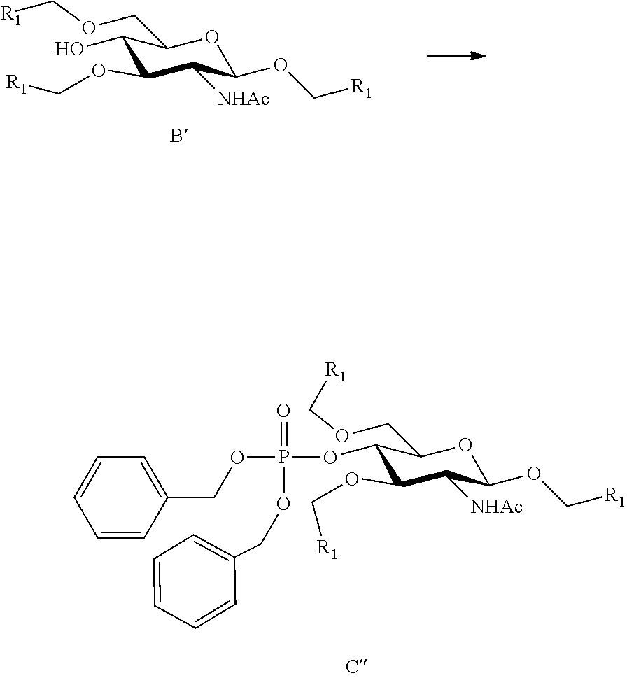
C1(OC[R1])OC(COC[R1])C(O)C(OC[R1])C1[NHAc].C1(OC[R1])OC(COC[R1])C(OP(=O)(OCC2=CC=CC=C2)OCC2=CC=CC=C2)C(OC[R1])C1[NHAc]
